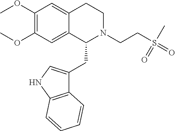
C12=CC(OC)=C(OC)C=C1C(CC1=CNC3=C1C=CC=C3)N(CCS(=O)(C)=O)CC2
